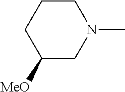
C1([MeO])CN(C)CCC1
